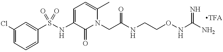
S(NC1=CC=C(C)N(CC(NCCONC(N)=N)=O)C1=O)(=O)(=O)C1=CC(Cl)=CC=C1.[TFA]
